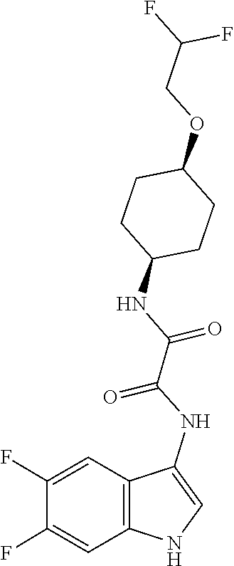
O=C(NC1=CNC2=C1C=C(F)C(F)=C2)C(NC1CCC(OCC(F)F)CC1)=O
